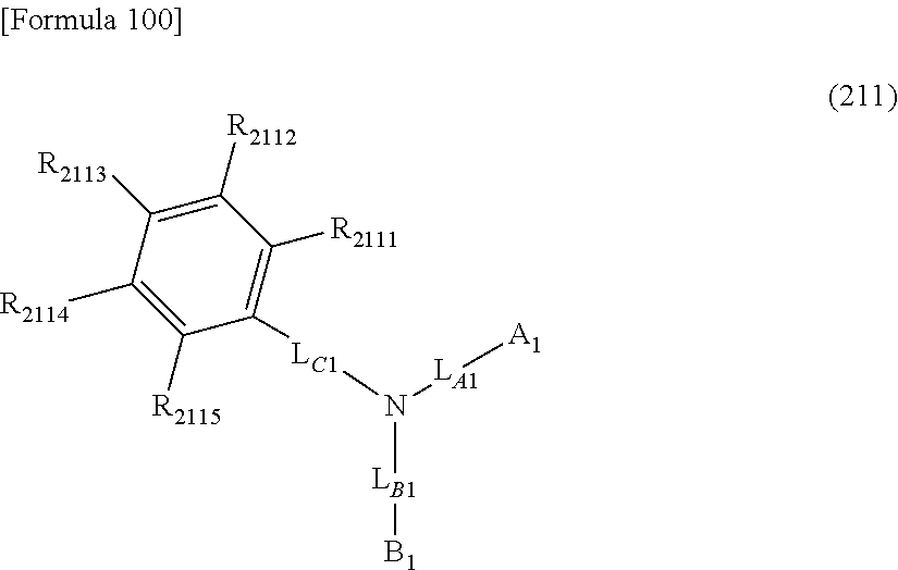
N([LB1][B1])([LC1]C1=C([R2111])C([R2112])=C([R2113])C([R2114])=C1[R2115])[LA1][A1]
